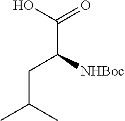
C(C([NHBoc])CC(C)C)(O)=O
